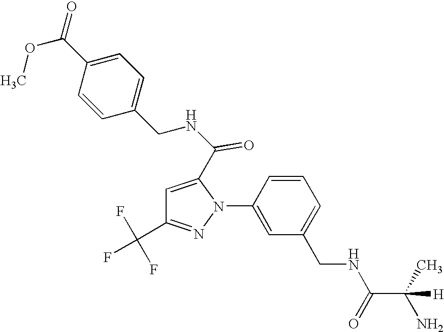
C1=CC(N2C(C(NCC3=CC=C(C(=O)OC)C=C3)=O)=CC(C(F)(F)F)=N2)=CC(CNC(C(C)(N)[H])=O)=C1
